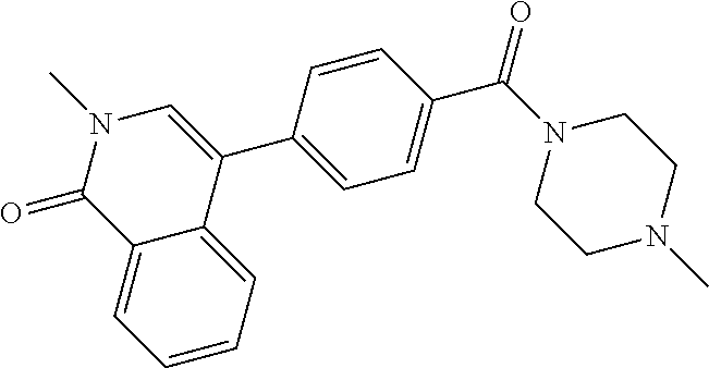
N1(C)C(=O)C2=CC=CC=C2C(C2=CC=C(C(N3CCN(C)CC3)=O)C=C2)=C1
